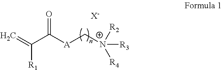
C=C([R1])C(=O)[A]C[N+]([R2])([R3])[R4].[X-]
